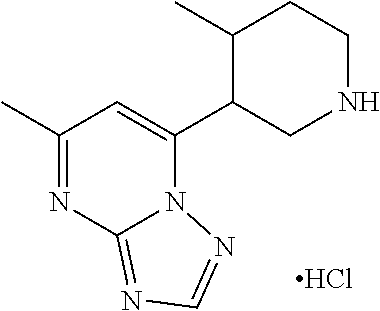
C1(C)=NC2=NC=NN2C(C2CNCCC2C)=C1.Cl
